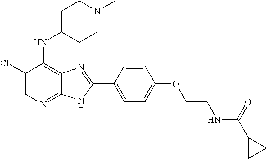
C1(Cl)=CN=C2C(=C1NC1CCN(C)CC1)N=C(C1=CC=C(OCCNC(C3CC3)=O)C=C1)N2
